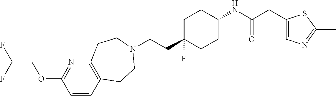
C(CC1(F)CCC(NC(CC2=CN=C(C)S2)=O)CC1)N1CCC2=C(N=C(OCC(F)F)C=C2)CC1
